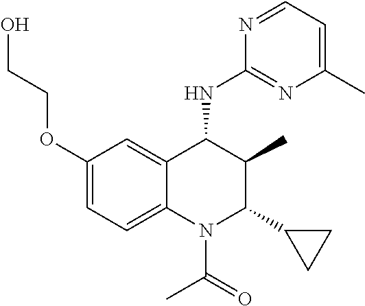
C1(OCCO)=CC=C2C(=C1)C(NC1=NC(C)=CC=N1)C(C)C(C1CC1)N2C(=O)C
